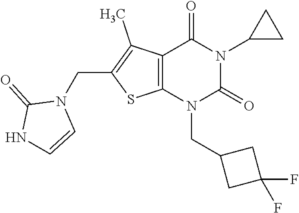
C12=C(N(CC3CC(F)(F)C3)C(=O)N(C3CC3)C1=O)SC(CN1C(=O)NC=C1)=C2C
